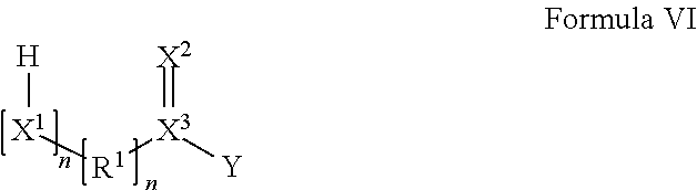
[X1]([R1][X3]([Y])=[X2])[H]
